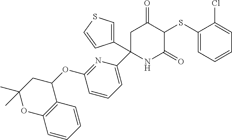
C1(SC2C(=O)CC(C3=CSC=C3)(C3=CC=CC(OC4CC(C)(C)OC5=C4C=CC=C5)=N3)NC2=O)=CC=CC=C1Cl
